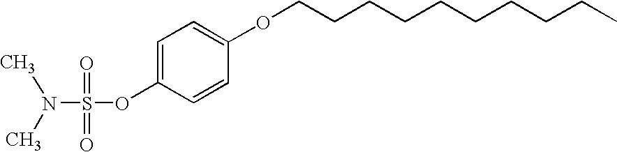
S(OC1=CC=C(OCCCCCCCCCC)C=C1)(=O)(=O)N(C)C
